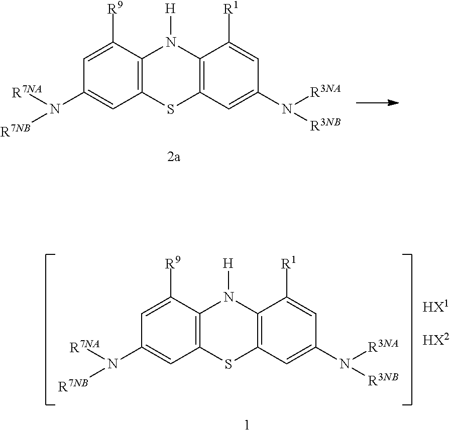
C12=C(C([R9])=CC(N([R7NB])[R7NA])=C1)N([H])C1=C(S2)C=C(N([R3NB])[R3NA])C=C1[R1].[HX1].[HX2].C12=C(C([R9])=CC(N([R7NB])[R7NA])=C1)N([H])C1=C(S2)C=C(N([R3NB])[R3NA])C=C1[R1]
